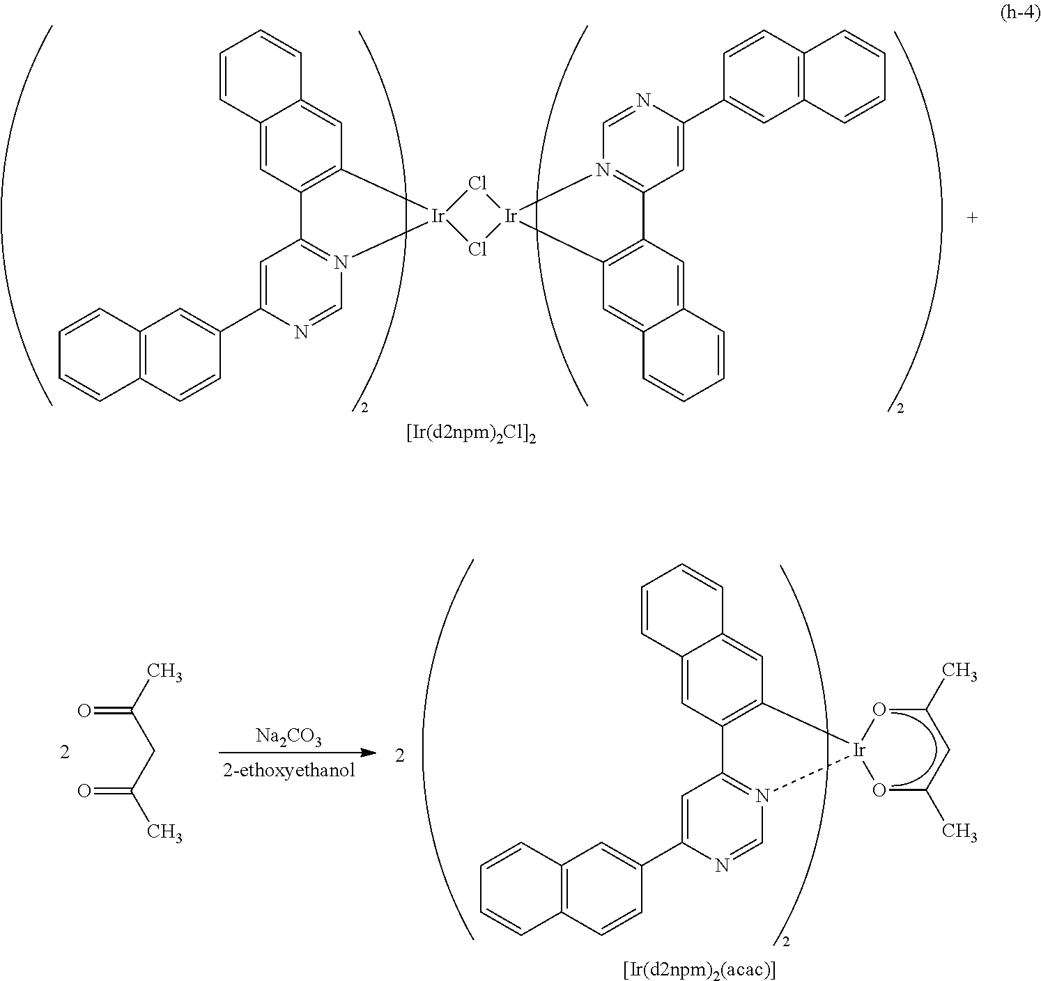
Cl1[Ir]2(Cl[Ir]13C1=C(C=C4C(=C1)C=CC=C4)C1=N3C=NC(C3=CC4=C(C=C3)C=CC=C4)=C1)C1=C(C=C3C(=C1)C=CC=C3)C1=N2C=NC(C2=CC3=C(C=C2)C=CC=C3)=C1.CC(CC(C)=O)=O.[Na2CO3].C12=CC3=C(C=C1C=CC=C2)[Ir]1(N2=C3C=C(C3=CC4=C(C=C3)C=CC=C4)N=C2)OC(C)CC(C)O1
